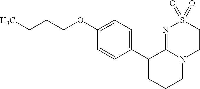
C1(C2=CC=C(OCCCC)C=C2)CCCN2C1=NS(=O)(=O)CC2
